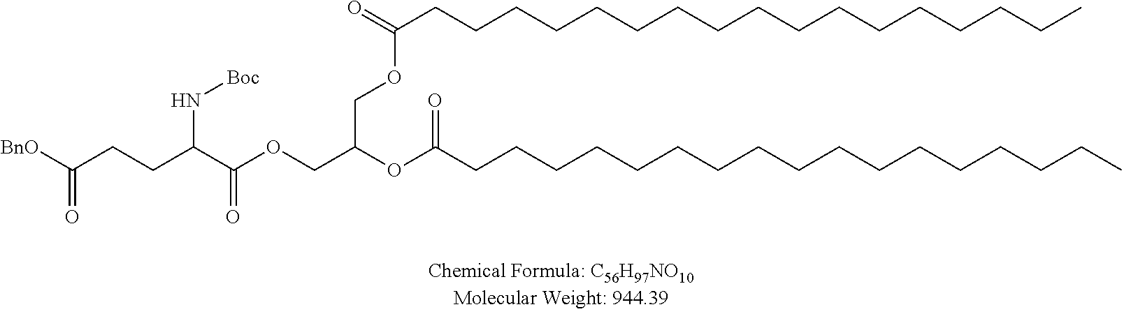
O=C(CCCCCCCCCCCCCCCCC)OCC(OC(CCCCCCCCCCCCCCCCC)=O)COC(C(CCC(=O)[BnO])N[Boc])=O
